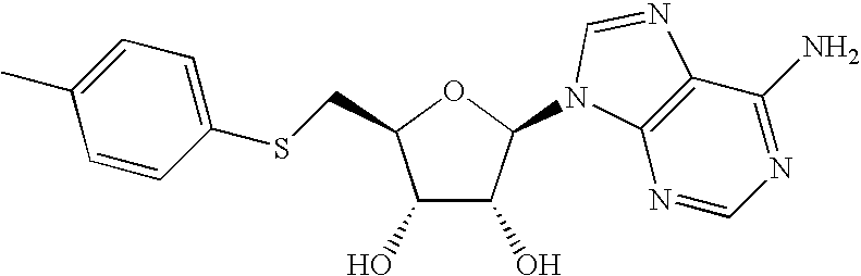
C12=C(N=CN=C1N)N(C1C(O)C(O)C(CSC3=CC=C(C)C=C3)O1)C=N2
